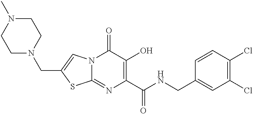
C12=NC(C(NCC3=CC(Cl)=C(Cl)C=C3)=O)=C(O)C(=O)N1C=C(CN1CCN(C)CC1)S2
